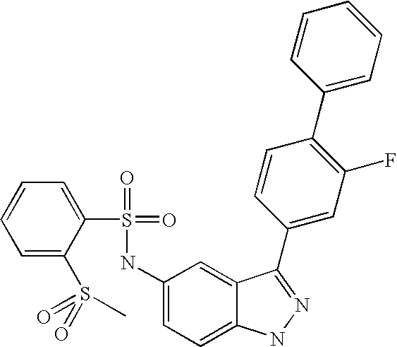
C1=CC=C(S(=O)(=O)C)C(S(=O)(=O)NC2=CC=C3C(=C2)C(C2=CC(F)=C(C4=CC=CC=C4)C=C2)=NN3)=C1
